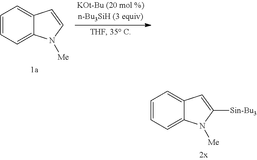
C1=CC=C2C(=C1)C=CN2[Me].C1=CC=C2C(=C1)C=C([Sin-Bu3])N2[Me]
